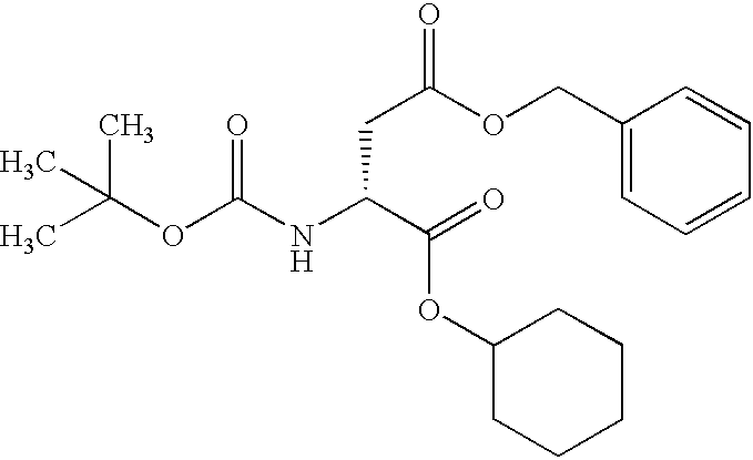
CC(OC(=O)NC(C(=O)OC1CCCCC1)CC(OCC1=CC=CC=C1)=O)(C)C
